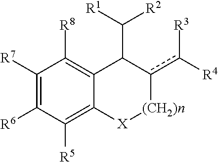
C1([R7])=C([R6])C([R5])=C2C(=C1[R8])C(C([R1])[R2])c(c([R4])[R3])[(CH2)n][X]2
